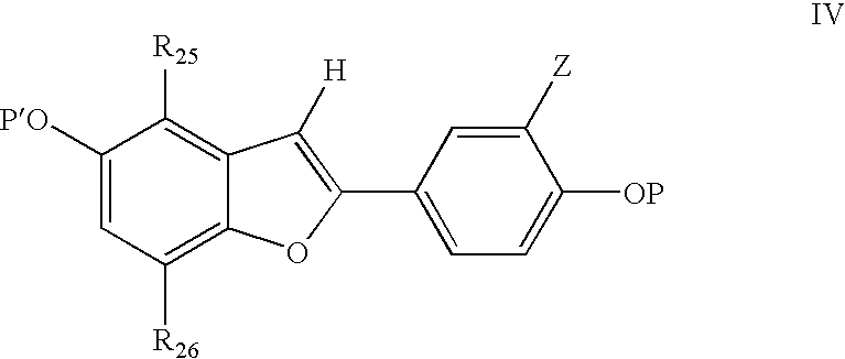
C1([PO])=CC([R26])=C2C(=C1[R25])C([H])=C(C1=CC=C([OP])C([Z])=C1)O2
